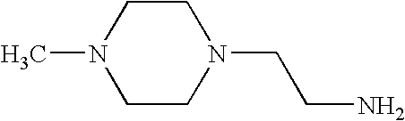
C1CN(CCN)CCN1C
